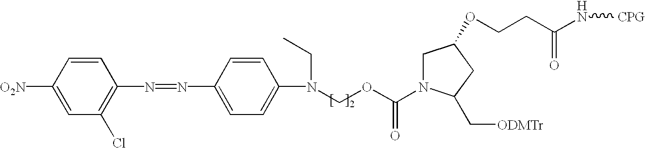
C1=CC([O2N])=CC(Cl)=C1N=NC1=CC=C(N(CC)COC(=O)N2CC(OCCC(N[CPG])=O)CC2C[ODMTr])C=C1
